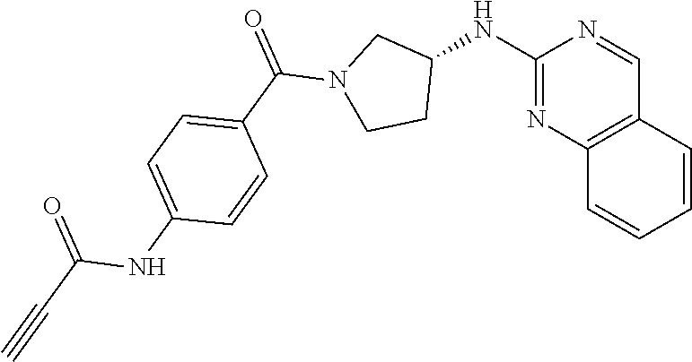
C(=O)(NC1=CC=C(C(=O)N2CCC(NC3=NC4=C(C=N3)C=CC=C4)C2)C=C1)C#C
